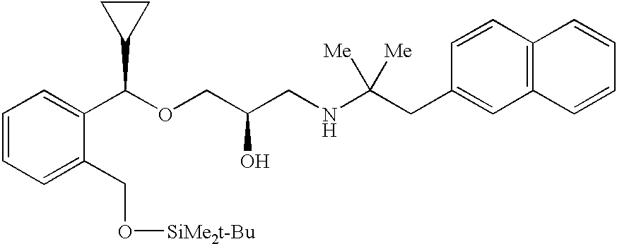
C1=CC=C(CO[SiMe2t-Bu])C(C(OCC(CNC(CC2=CC3=C(C=C2)C=CC=C3)([Me])[Me])O)C2CC2)=C1
